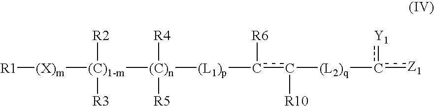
[R1][(X)m][(C)1-m]([(C)n]([(L1)p]c(c([(L2)q]c([Z1])[Y1])[R10])[R6])([R4])[R5])([R2])[R3]
